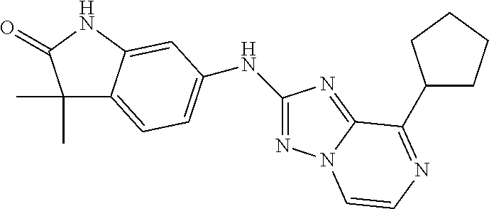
C1(C)(C)C2=CC=C(NC3=NN4C(=N3)C(C3CCCC3)=NC=C4)C=C2NC1=O
